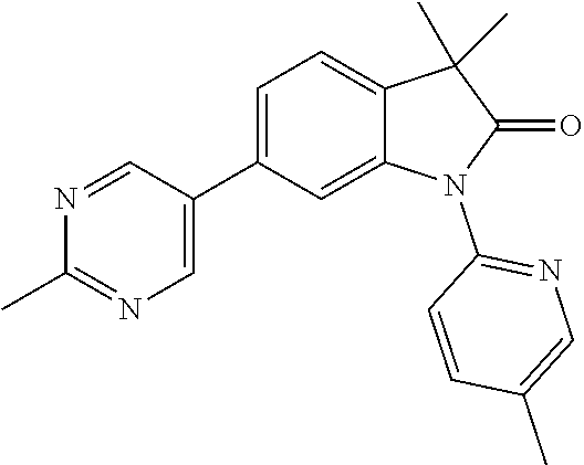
C1=C(C2=CN=C(C)N=C2)C=C2C(=C1)C(C)(C)C(=O)N2C1=NC=C(C)C=C1
